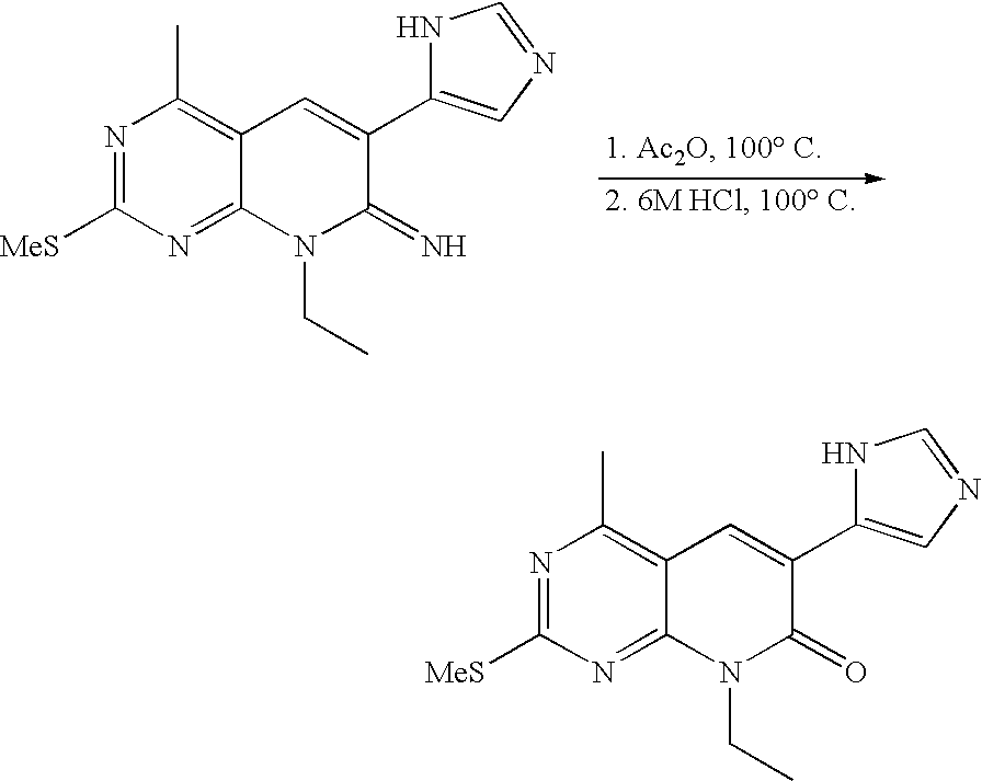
N1=C([MeS])N=C2C(=C1C)C=C(C1=CN=CN1)C(=N)N2CC.N1=C([MeS])N=C2C(=C1C)C=C(C1=CN=CN1)C(=O)N2CC
